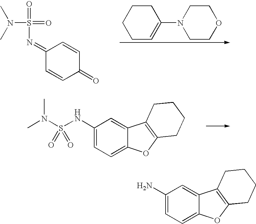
N(S(=O)(=O)N=C1C=CC(=O)C=C1)(C)C.C1(N2CCOCC2)=CCCCC1.CN(S(NC1=CC=C2C(=C1)C1=C(O2)CCCC1)(=O)=O)C.NC1=CC=C2C(=C1)C1=C(O2)CCCC1
